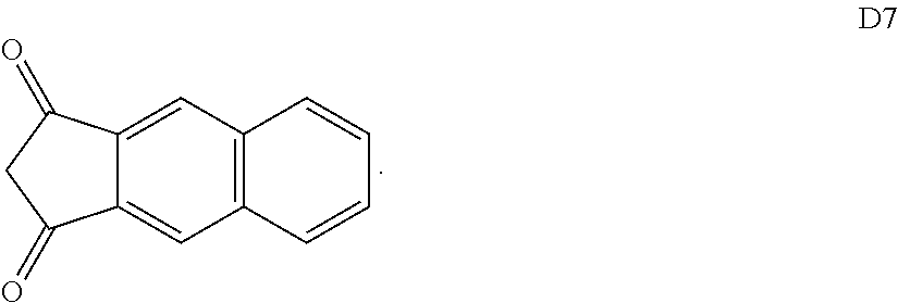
C1=C2C(=CC3=C1C=CC=C3)C(=O)CC2=O
